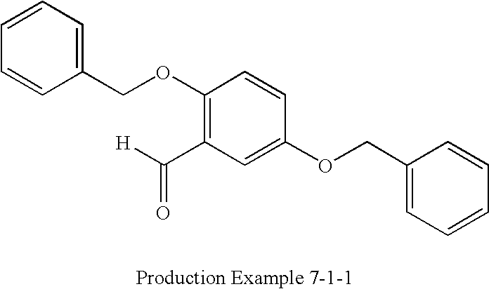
C1=CC(COC2=C(C([H])=O)C=C(OCC3=CC=CC=C3)C=C2)=CC=C1
